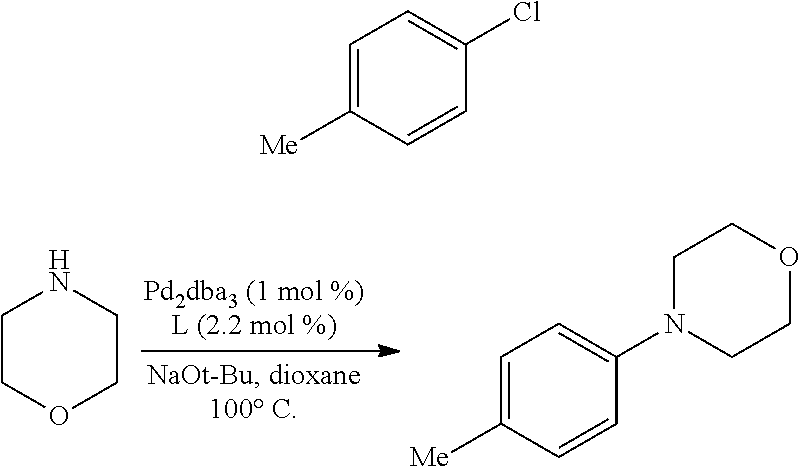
C1COCCN1.C1=C([Me])C=CC(N2CCOCC2)=C1.C1=C([Me])C=CC(Cl)=C1
